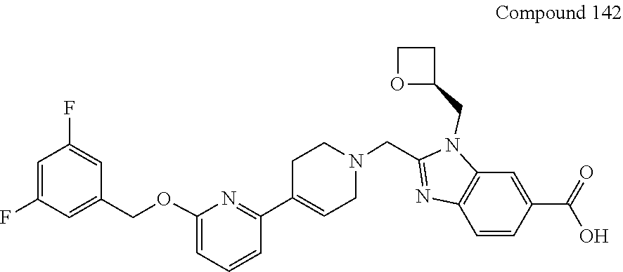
C1C(C2=NC(OCC3=CC(F)=CC(F)=C3)=CC=C2)=CCN(CC2=NC3=C(N2CC2OCC2)C=C(C(=O)O)C=C3)C1
